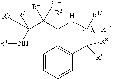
C1=CC=CC2=C1C([R5])(C(C([R3])([R2])N[R1])([R4])O)NC([R12])([R13])C2([R9])[R8]
